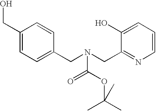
C1(CO)=CC=C(CN(CC2=NC=CC=C2O)C(=O)OC(C)(C)C)C=C1
